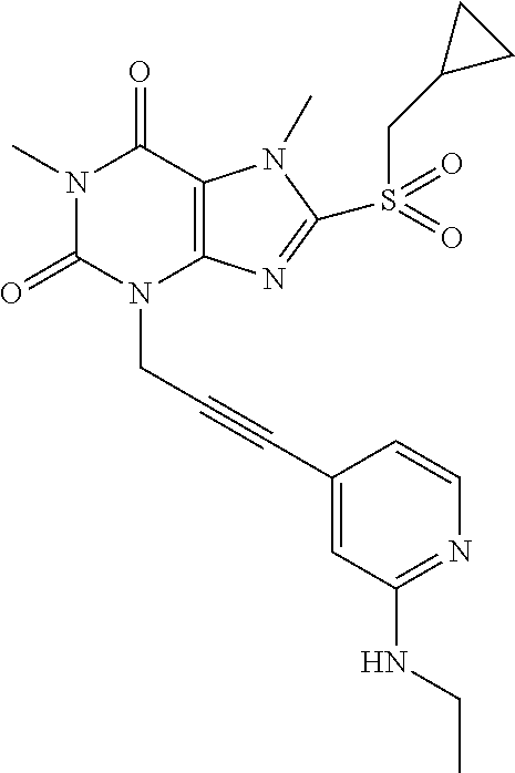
N1(C)C(=O)N(CC#CC2=CC(NCC)=NC=C2)C2=C(C1=O)N(C)C(S(CC1CC1)(=O)=O)=N2
